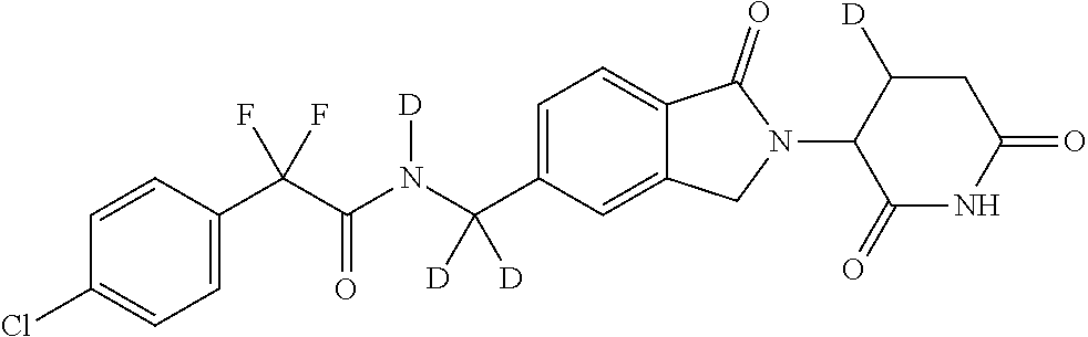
C1=CC(C(C(N(C(C2=CC=C3C(=C2)CN(C2C(=O)NC(=O)CC2[D])C3=O)([D])[D])[D])=O)(F)F)=CC=C1Cl
